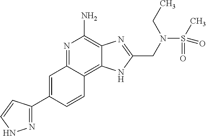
C1=C(C2=NNC=C2)C=CC2=C3C(=C(N)N=C12)N=C(CN(S(=O)(C)=O)CC)N3
